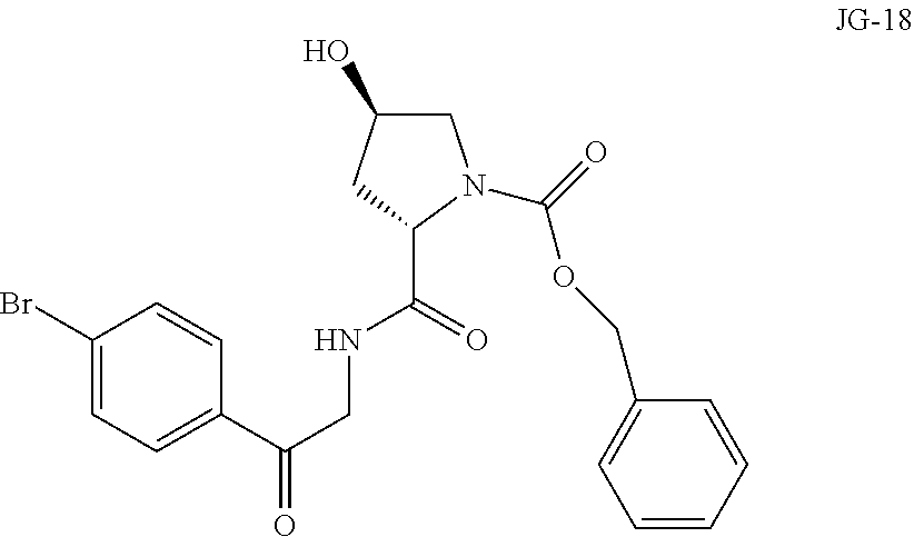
C1(Br)=CC=C(C(CNC(=O)C2CC(O)CN2C(=O)OCC2=CC=CC=C2)=O)C=C1
